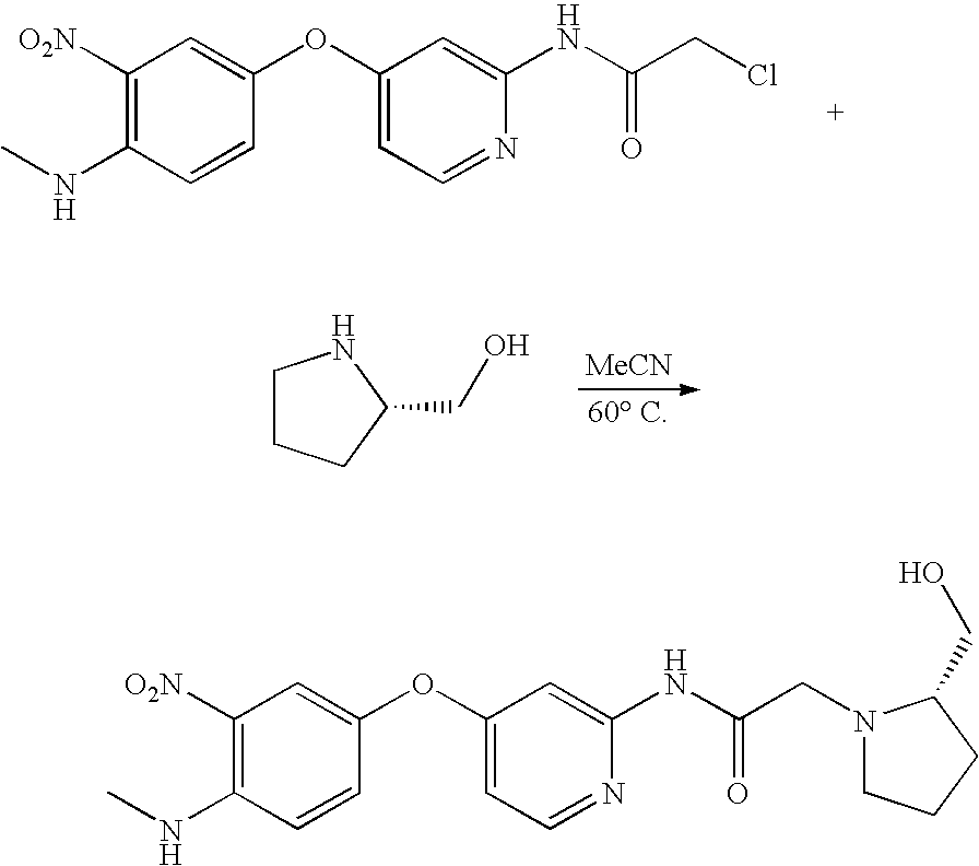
C1([O2N])=C(NC)C=CC(OC2=CC=NC(NC(CCl)=O)=C2)=C1.[MeCN].C1CCC(CO)N1.C1([O2N])=C(NC)C=CC(OC2=CC=NC(NC(CN3CCCC3CO)=O)=C2)=C1
